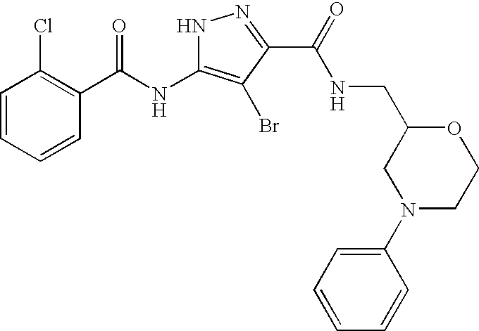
C1=CC=CC(C(NC2=C(Br)C(C(=O)NCC3OCCN(C4=CC=CC=C4)C3)=NN2)=O)=C1Cl
